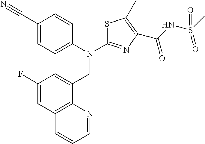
C1(C#N)=CC=C(N(C2=NC(C(NS(C)(=O)=O)=O)=C(C)S2)CC2=CC(F)=CC3=C2N=CC=C3)C=C1
